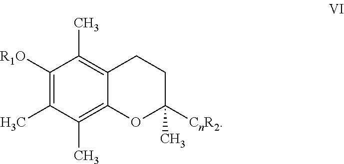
C1([R1O])=C(C)C(C)=C2C(=C1C)CCC([CnR2])(C)O2
